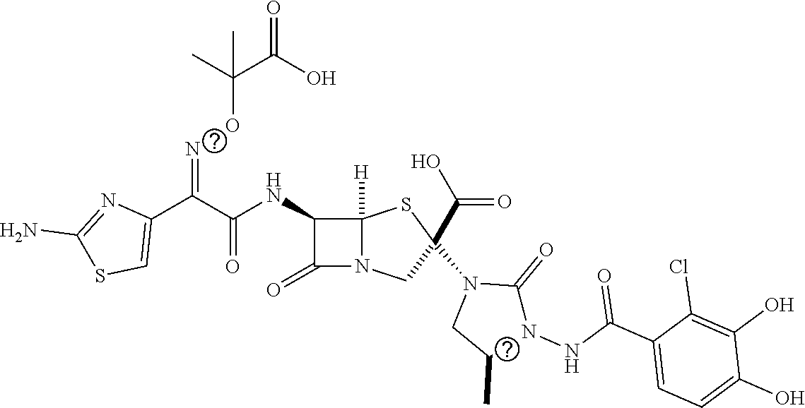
C(=O)(NC1C(=O)N2C1([H])SC(N1CC(C)N(NC(C3=CC=C(O)C(O)=C3Cl)=O)C1=O)(C(O)=O)C2)C(C1=CSC(N)=N1)=NOC(C(O)=O)(C)C
